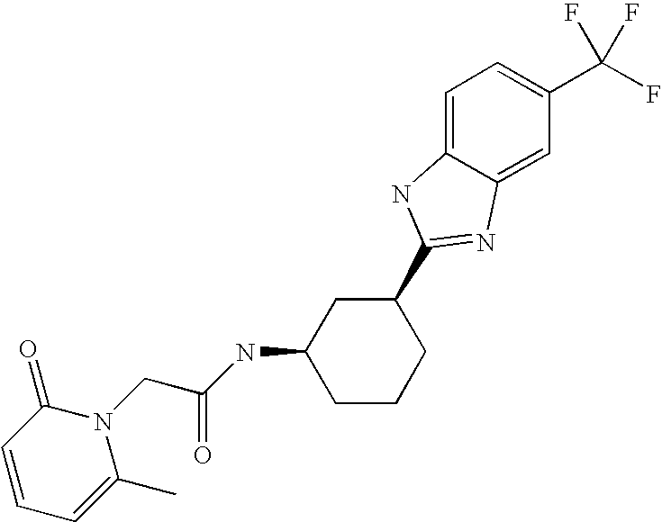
C1CCC(C2=NC3=CC(C(F)(F)F)=CC=C3N2)CC1NC(=O)CN1C(=O)C=CC=C1C
